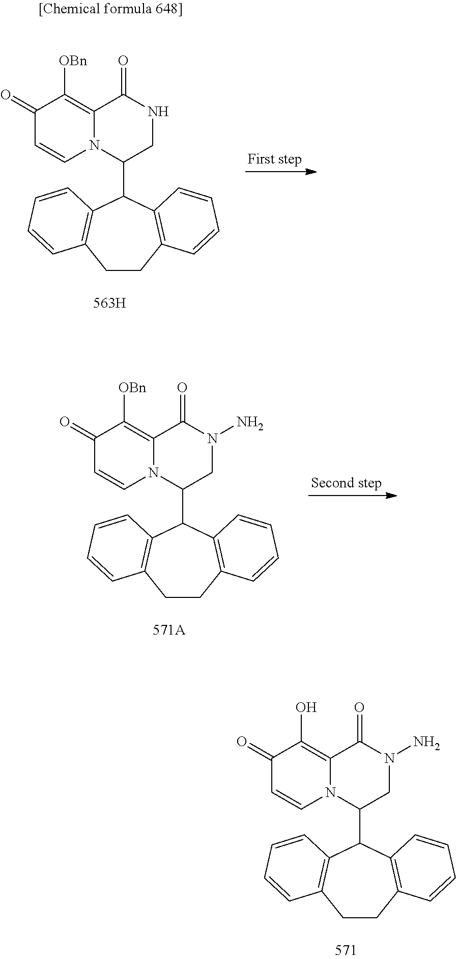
C1(=O)C=CN2C(=C1[OBn])C(=O)NCC2C1C2=C(CCC3=C1C=CC=C3)C=CC=C2.C1(=O)C=CN2C(=C1[OBn])C(=O)N(N)CC2C1C2=C(CCC3=C1C=CC=C3)C=CC=C2.C1(=O)C=CN2C(=C1O)C(=O)N(N)CC2C1C2=C(CCC3=C1C=CC=C3)C=CC=C2
